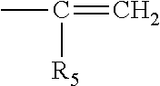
C(=C)(C)[R5]
